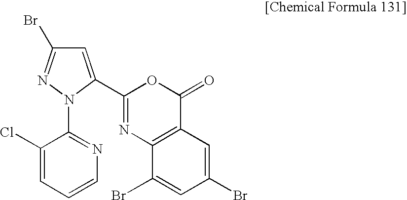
C1=C(Cl)C(N2C(C3=NC4=C(C(=O)O3)C=C(Br)C=C4Br)=CC(Br)=N2)=NC=C1
